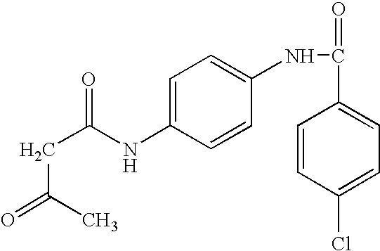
C(C(C)=O)C(=O)NC1=CC=C(NC(C2=CC=C(Cl)C=C2)=O)C=C1
